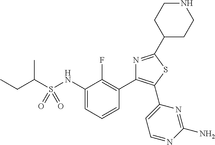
C(C)(CC)S(NC1=CC=CC(C2=C(C3=CC=NC(N)=N3)SC(C3CCNCC3)=N2)=C1F)(=O)=O
